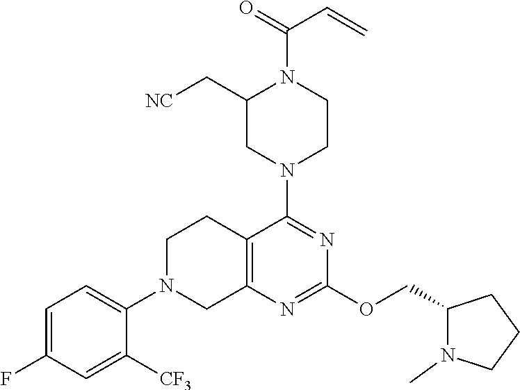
N1(C2=NC(OCC3N(C)CCC3)=NC3=C2CCN(C2=CC=C(F)C=C2[CF3])C3)CCN(C(=O)C=C)C(C[NC])C1
